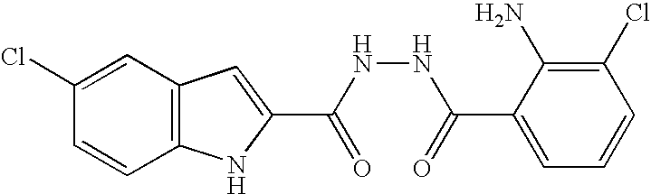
C12=C(C=C(Cl)C=C1)C=C(C(NNC(C1=CC=CC(Cl)=C1N)=O)=O)N2
